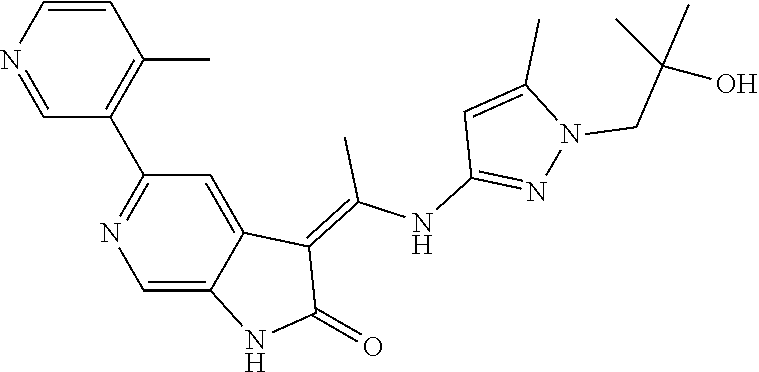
C1=CN=CC(C2=NC=C3C(=C2)C(=C(NC2=NN(CC(C)(O)C)C(C)=C2)C)C(=O)N3)=C1C
